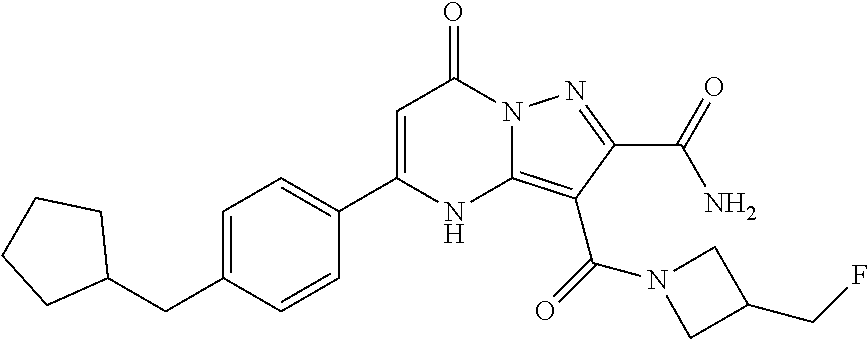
C1=C(C2=CC=C(CC3CCCC3)C=C2)NC2=C(C(N3CC(CF)C3)=O)C(C(N)=O)=NN2C1=O
